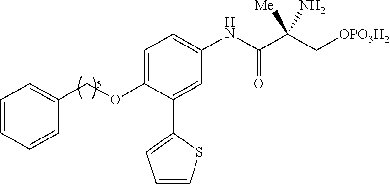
C1=CC=CC(COC2=CC=C(NC(C(C[OPO3H2])([Me])N)=O)C=C2C2=CC=CS2)=C1
